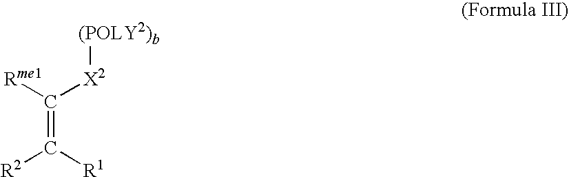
C(=C([R1])[R2])([Rme1])[X2][(POLY2)b]
